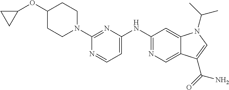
C1(N2CCC(OC3CC3)CC2)=NC(NC2=NC=C3C(=C2)N(C(C)C)C=C3C(N)=O)=CC=N1
